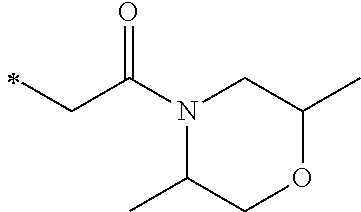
C(C)C(=O)N1C(C)COC(C)C1
